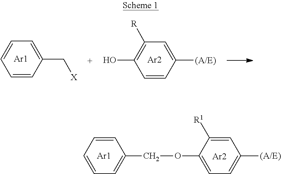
O(C1=CC=C([(A/E)])C=C1[R1])CC1=CC=CC=C1.[Ar1].[Ar2].C1=CC=CC(C[X])=C1.[Ar1].OC1=C([R])C=C([(A/E)])C=C1.[Ar2]
